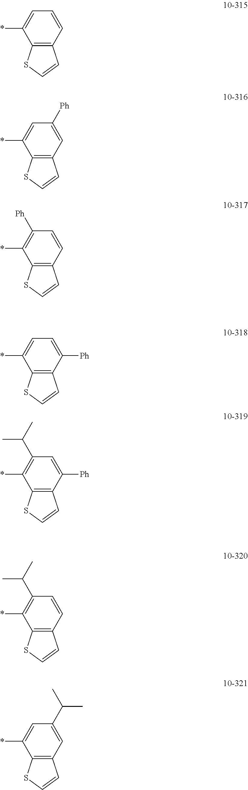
C12=C(C=CC=C1*)C=CS2.C12=C(C=C([Ph])C=C1*)C=CS2.C12=C(C=CC([Ph])=C1*)C=CS2.C12=C(C([Ph])=CC=C1*)C=CS2.C12=C(C([Ph])=CC(C(C)C)=C1*)C=CS2.C12=C(C=CC(C(C)C)=C1*)C=CS2.C12=C(C=C(C(C)C)C=C1*)C=CS2
